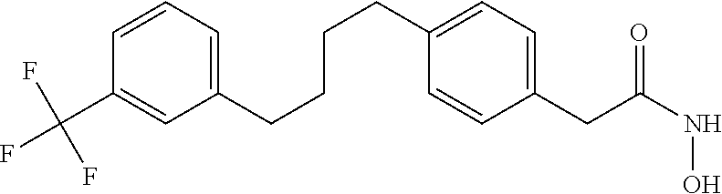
C1(CC(NO)=O)=CC=C(CCCCC2=CC=CC(C(F)(F)F)=C2)C=C1
